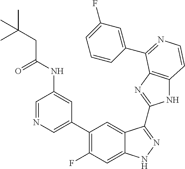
C1=C(C2=C(F)C=C3C(=C2)C(C2=NC4=C(N2)C=CN=C4C2=CC(F)=CC=C2)=NN3)C=C(NC(CC(C)(C)C)=O)C=N1
